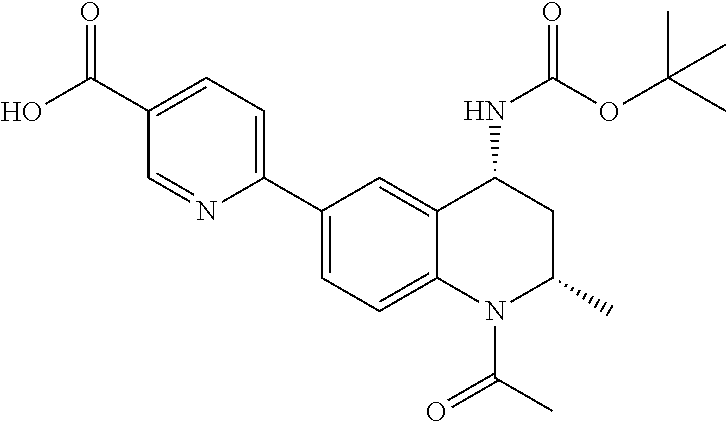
C1(C2=CC=C3C(=C2)C(NC(=O)OC(C)(C)C)CC(C)N3C(C)=O)=CC=C(C(O)=O)C=N1
